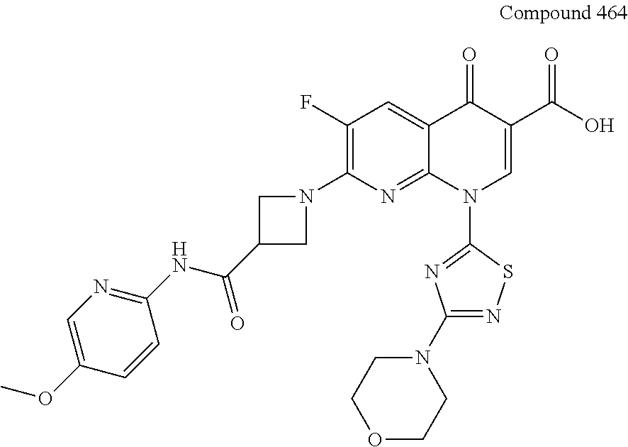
C1(F)=C(N2CC(C(NC3=NC=C(OC)C=C3)=O)C2)N=C2C(=C1)C(=O)C(C(O)=O)=CN2C1=NC(N2CCOCC2)=NS1
